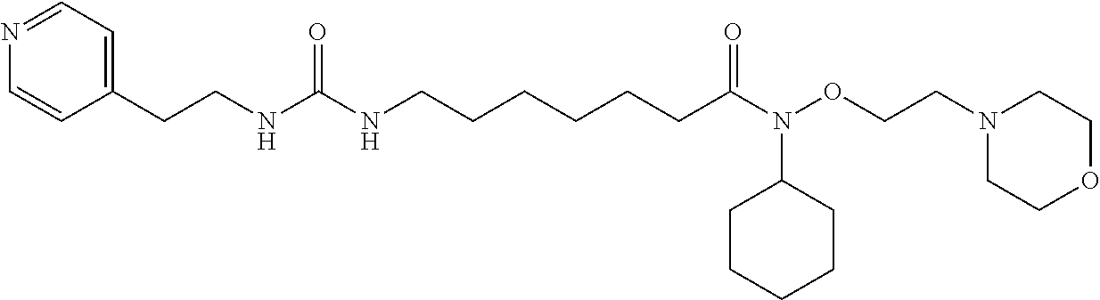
C(CNC(NCCCCCCC(N(OCCN1CCOCC1)C1CCCCC1)=O)=O)C1=CC=NC=C1
